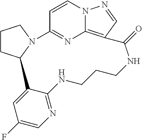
C1CC2N(C1)C1=NC3=C(C=NN3C=C1)C(=O)NCCCNC1=NC=C(F)C=C21
